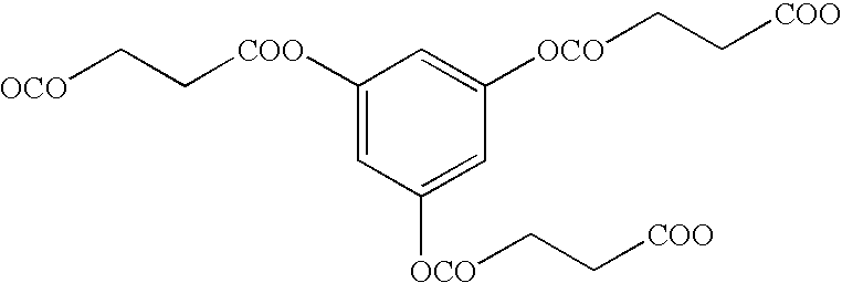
[OCO]CC[COO]C1=CC([OCO]CC[COO])=CC([OCO]CC[COO])=C1
